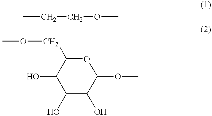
CCCOC.C1(O)C(O)C(OC)OC(COC)C1O
